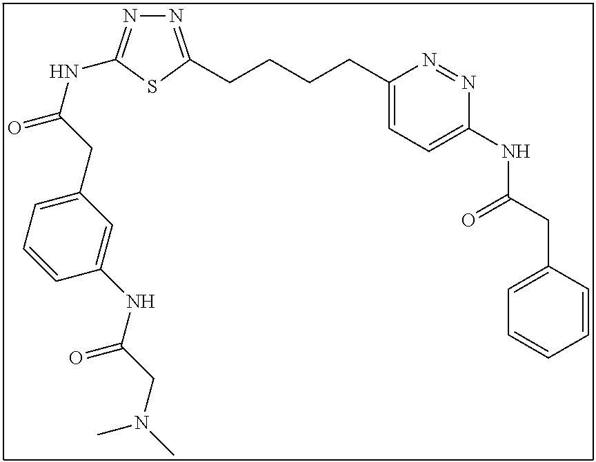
N1=C(CCCCC2=CC=C(NC(CC3=CC=CC=C3)=O)N=N2)SC(NC(=O)CC2=CC=CC(NC(CN(C)C)=O)=C2)=N1
